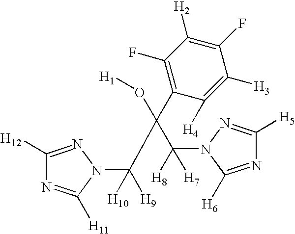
C1([H12])=NN(C(C(C2=C(F)C([H2])=C(F)C([H3])=C2[H4])(O[H1])C([H7])([H8])N2N=C([H5])N=C2[H6])([H9])[H10])C([H11])=N1
